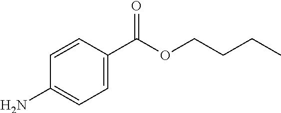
C1=CC(C(OCCCC)=O)=CC=C1N
